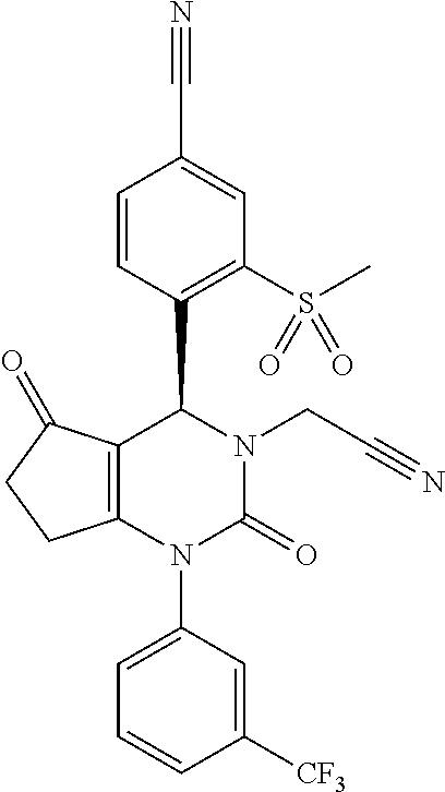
C12=C(N(C3=CC=CC([CF3])=C3)C(=O)N(CC#N)C1C1=C(S(C)(=O)=O)C=C(C#N)C=C1)CCC2=O
